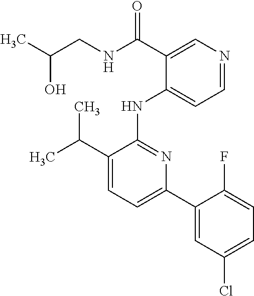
CC(CNC(C1=CN=CC=C1NC1=NC(C2=CC(Cl)=CC=C2F)=CC=C1C(C)C)=O)O
